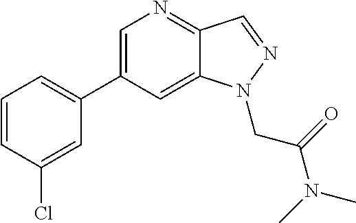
C1(C2=CC=CC(Cl)=C2)=CN=C2C(=C1)N(CC(N(C)C)=O)N=C2
